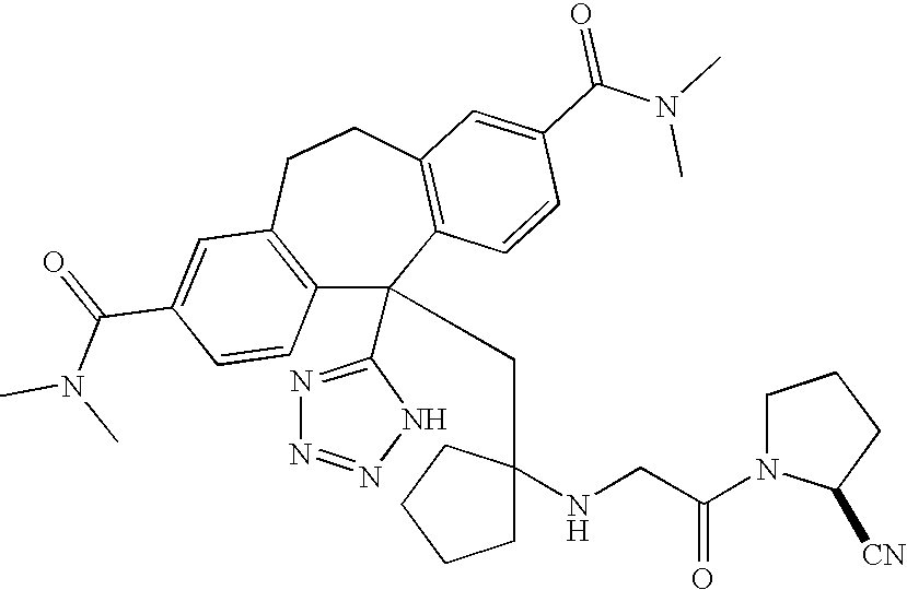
C1(C(=O)N(C)C)=CC2=C(C=C1)C(C1=NN=NN1)(CC1(NCC(N3C([CN])CCC3)=O)CCCC1)C1=C(CC2)C=C(C(N(C)C)=O)C=C1
